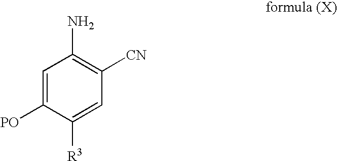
C1=C([PO])C([R3])=CC([CN])=C1N
